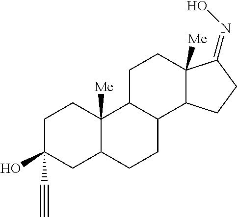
C1C2C(C3C([Me])(C1)C(=NO)CC3)CCC1C2([Me])CCC(O)(C#C)C1
